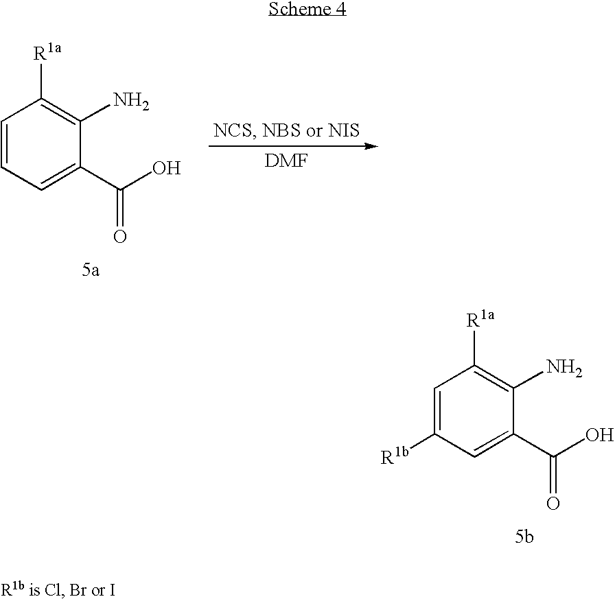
C1=C([R1b])C=C(C(O)=O)C(N)=C1[R1a].C1=CC=C(C(O)=O)C(N)=C1[R1a]
